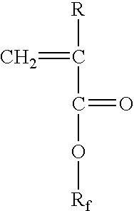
C([R])(=C)C(=O)O[Rf]
